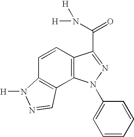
C1=CC2=C(C3=C1N([H])N=C3)N(C1=CC=CC=C1)N=C2C(N([H])[H])=O
